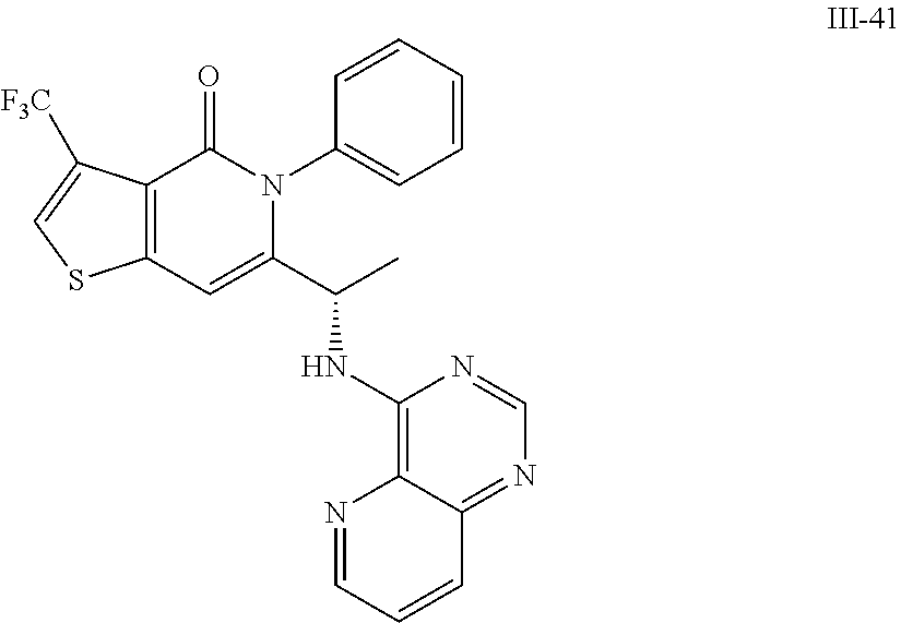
C12=C(C=C(C(C)NC3=C4C(=NC=N3)C=CC=N4)N(C3=CC=CC=C3)C1=O)SC=C2[F3C]
